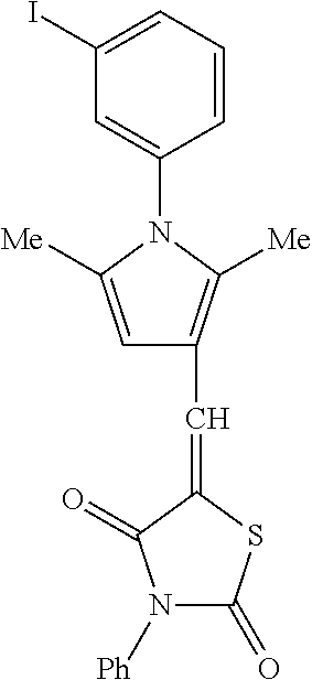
C1(I)=CC=CC(N2C([Me])=CC(C=C3SC(=O)N([Ph])C3=O)=C2[Me])=C1
